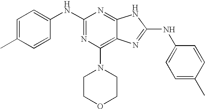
N(C1=NC(N2CCOCC2)=C2C(=N1)NC(NC1=CC=C(C)C=C1)=N2)C1=CC=C(C)C=C1
